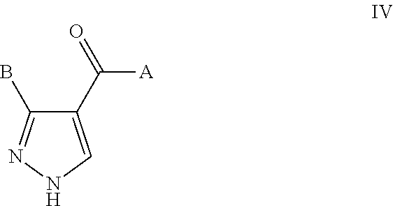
C1(C([A])=O)=CNN=C1B
